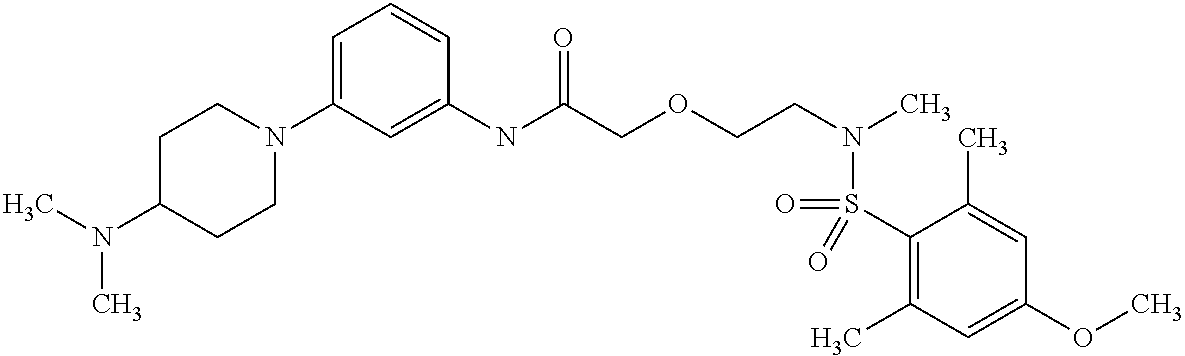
C1(NC(COCCN(C)S(C2=C(C)C=C(OC)C=C2C)(=O)=O)=O)=CC(N2CCC(N(C)C)CC2)=CC=C1
